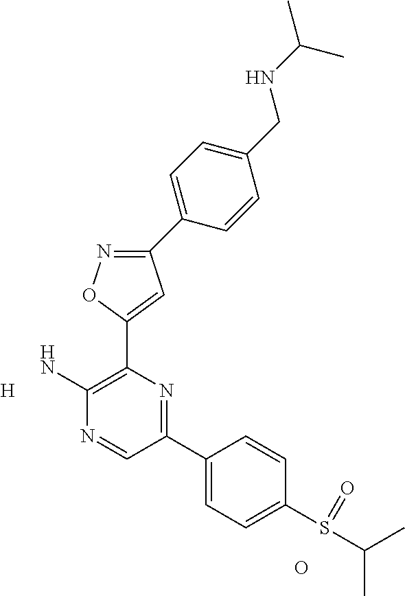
C1(C2=CC=C(CNC(C)C)C=C2)=NOC(C2=C(N)N=CC(C3=CC=C(S(C(C)C)=O)C=C3)=N2)=C1.[H].O
